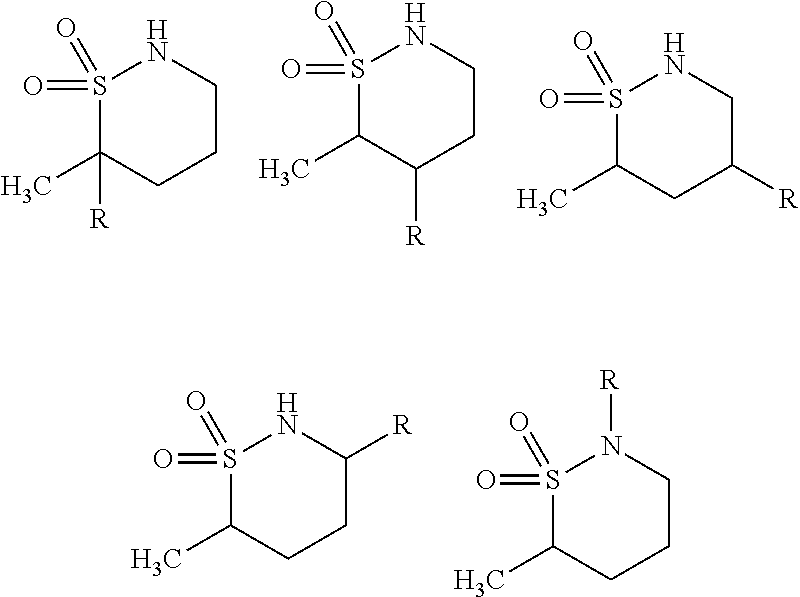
S1(=O)(=O)C(C)([R])CCCN1.S1(=O)(=O)C(C)C([R])CCN1.S1(=O)(=O)C(C)CC([R])CN1.S1(=O)(=O)C(C)CCC([R])N1.S1(=O)(=O)C(C)CCCN1[R]
